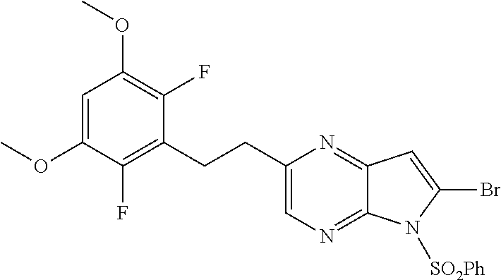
C1=C(OC)C(F)=C(CCC2=CN=C3C(=N2)C=C(Br)N3[SO2Ph])C(F)=C1OC
